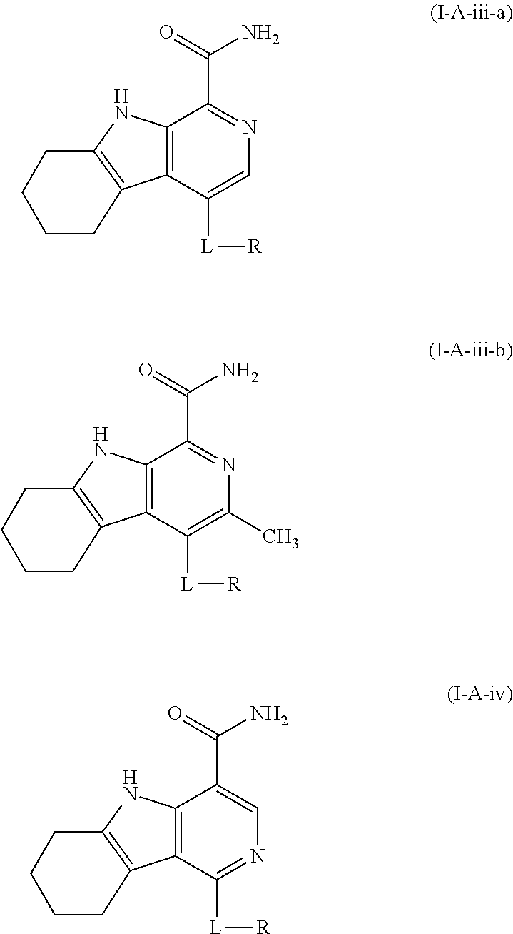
C12=C(C([L][R])=CN=C1C(=O)N)C1=C(N2)CCCC1.C12=C(C([L][R])=C(C)N=C1C(=O)N)C1=C(N2)CCCC1.C12=C(C([L][R])=NC=C1C(=O)N)C1=C(N2)CCCC1
